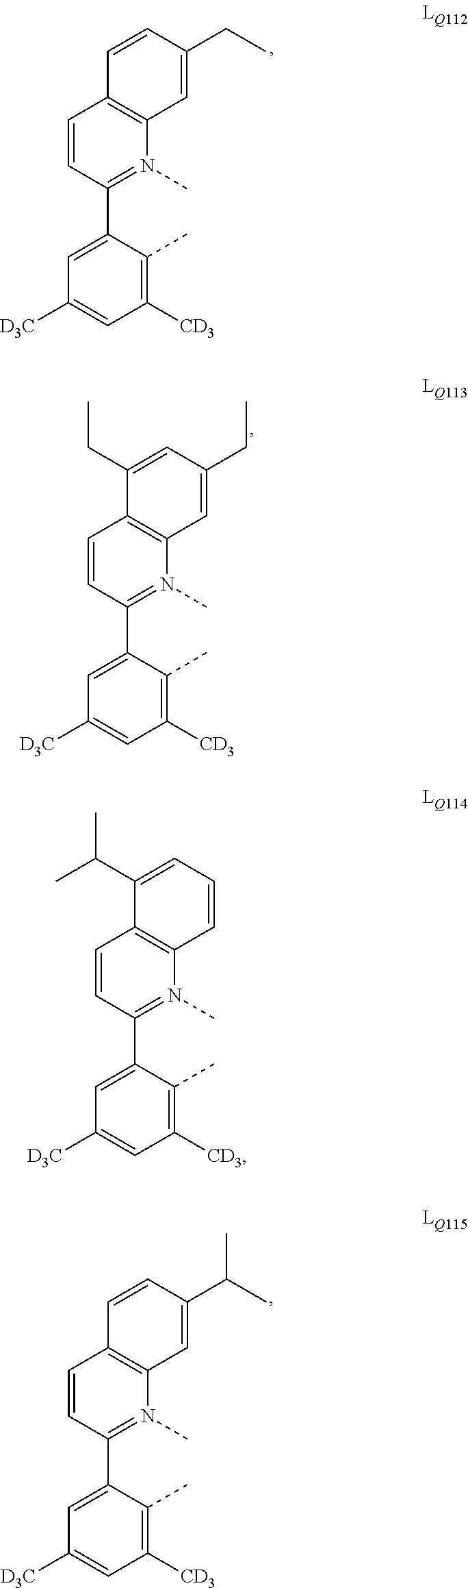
C1=CC(C2=CC([D3C])=CC([CD3])=C2C)=N(C)C2=C1C(C(C)C)=CC=C2.C1=CC(C2=CC([D3C])=CC([CD3])=C2C)=N(C)C2=C1C=CC(CC)=C2.C1=CC(C2=CC([D3C])=CC([CD3])=C2C)=N(C)C2=C1C(CC)=CC(CC)=C2.C1=CC(C2=CC([D3C])=CC([CD3])=C2C)=N(C)C2=C1C=CC(C(C)C)=C2
